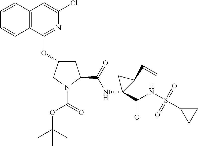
C12=C(C(OC3CC(C(=O)NC4(C(NS(=O)(=O)C5CC5)=O)C(C=C)C4)N(C(=O)OC(C)(C)C)C3)=NC(Cl)=C1)C=CC=C2
